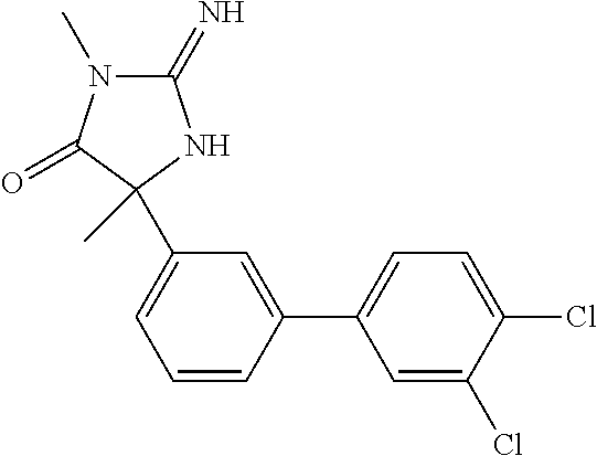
C1(=N)N(C)C(=O)C(C)(C2=CC=CC(C3=CC=C(Cl)C(Cl)=C3)=C2)N1
